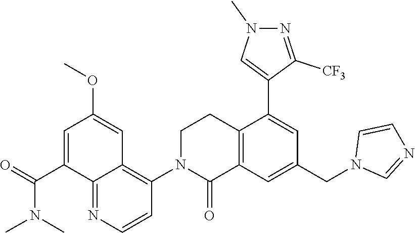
C1N(C2=C3C(=NC=C2)C(C(N(C)C)=O)=CC(OC)=C3)C(=O)C2=C(C1)C(C1=CN(C)N=C1[CF3])=CC(CN1C=NC=C1)=C2
